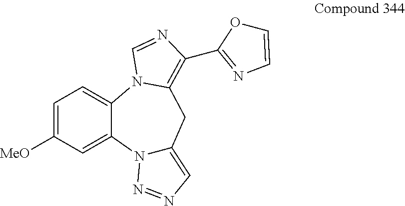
N12C(=CN=N1)CC1=C(C3=NC=CO3)N=CN1C1=CC=C([MeO])C=C21
